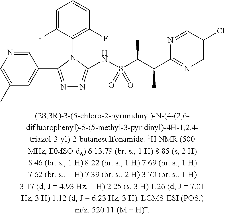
C1=C(F)C(N2C(NS(C(C(C3=NC=C(Cl)C=N3)C)C)(=O)=O)=NN=C2C2=CC(C)=CN=C2)=C(F)C=C1
